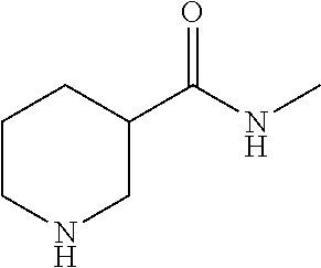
C1CC(C(NC)=O)CNC1
